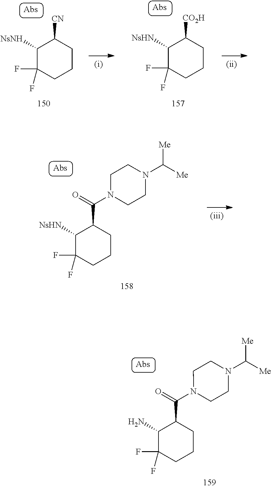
C1([NsNH])C(F)(F)CCCC1[CN].C1([NsHN])C(F)(F)CCCC1[CO2H].C1([NsHN])C(F)(F)CCCC1C(N1CCN(C([Me])[Me])CC1)=O.C1(N)C(F)(F)CCCC1C(N1CCN(C([Me])[Me])CC1)=O
